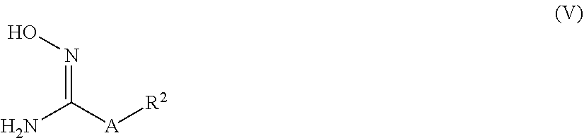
C([A][R2])(N)=NO
